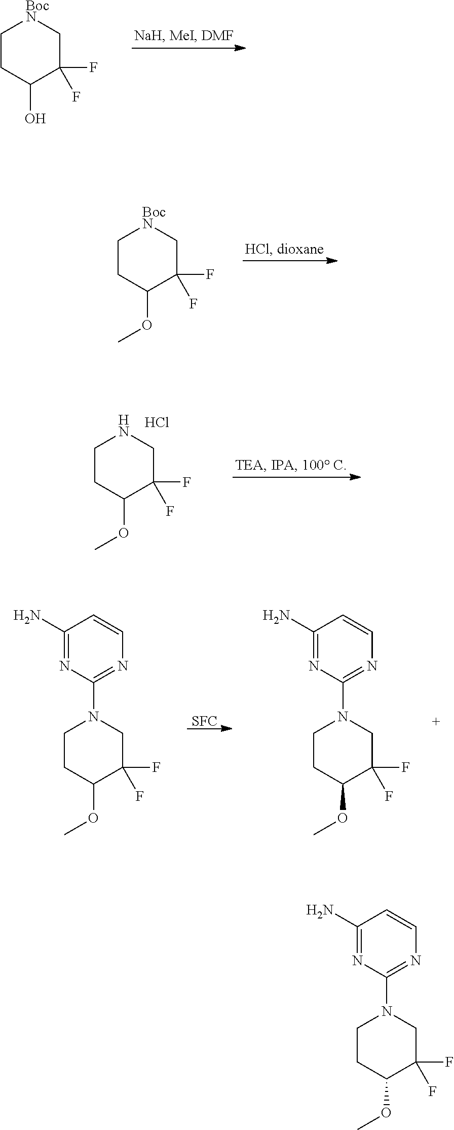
C1CC(O)C(F)(F)C[BocN]1.C1CC(OC)C(F)(F)C[BocN]1.C1CC(OC)C(F)(F)CN1.Cl.[SFC].C1CC(OC)C(F)(F)CN1C1=NC=CC(N)=N1.C1CC(OC)C(F)(F)CN1C1=NC=CC(N)=N1.C1CC(OC)C(F)(F)CN1C1=NC=CC(N)=N1
